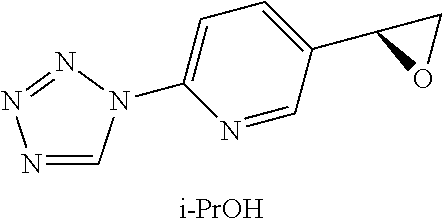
N1=CN(C2=CC=C(C3OC3)C=N2)N=N1.[i-PrOH]
